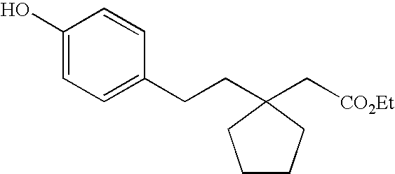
OC1=CC=C(CCC2(C[CO2Et])CCCC2)C=C1
